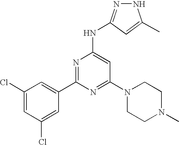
C1(Cl)=CC(Cl)=CC(C2=NC(NC3=NNC(C)=C3)=CC(N3CCN(C)CC3)=N2)=C1
